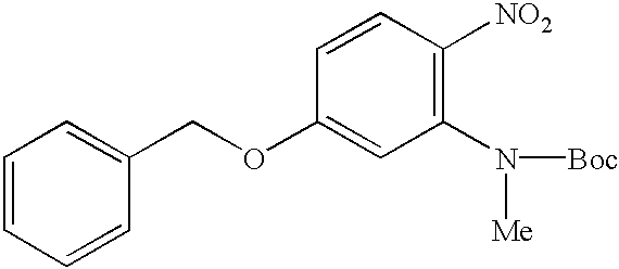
C1=CC=CC(COC2=CC(N([Boc])[Me])=C([NO2])C=C2)=C1
